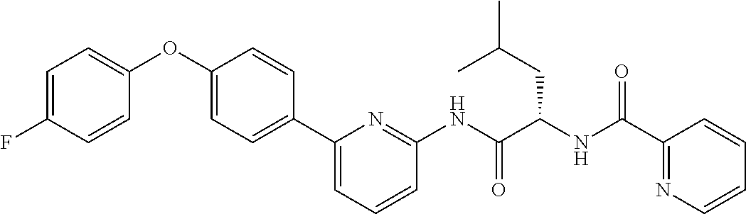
C1=C(F)C=CC(OC2=CC=C(C3=CC=CC(NC(C(NC(C4=NC=CC=C4)=O)CC(C)C)=O)=N3)C=C2)=C1
